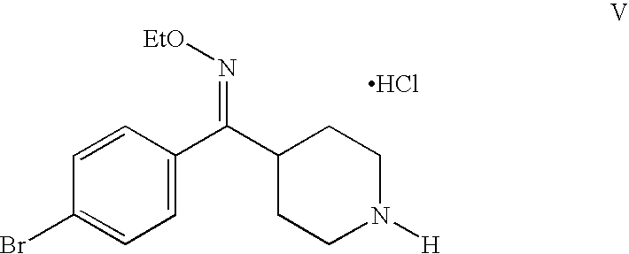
C1=C(C(C2CCN([H])CC2)=N[EtO])C=CC(Br)=C1.Cl
